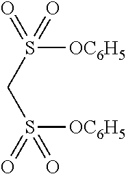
C(S(=O)(=O)[OC6H5])S(=O)([OC6H5])=O
